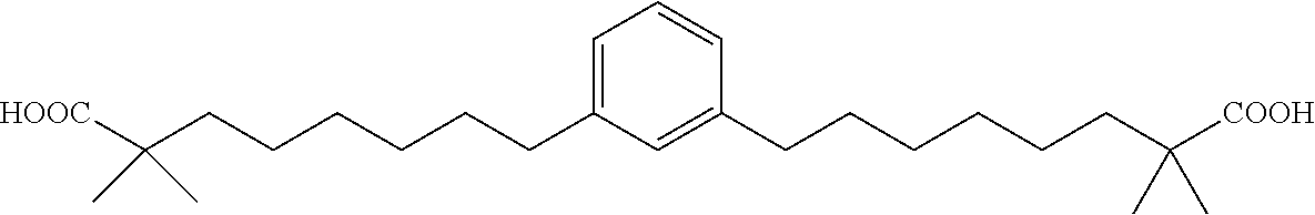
C(CCCCCC1=CC=CC(CCCCCCC([COOH])(C)C)=C1)C([HOOC])(C)C
